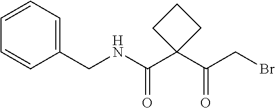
C1=CC(CNC(C2(C(CBr)=O)CCC2)=O)=CC=C1
